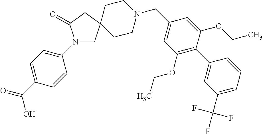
N1(C2=CC=C(C(=O)O)C=C2)CC2(CC1=O)CCN(CC1=CC(OCC)=C(C3=CC(C(F)(F)F)=CC=C3)C(OCC)=C1)CC2
